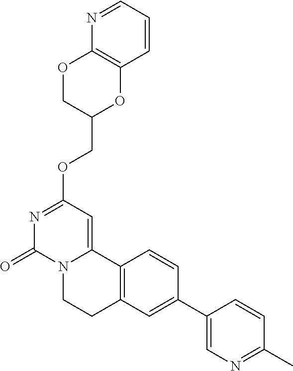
C1=CC=NC2=C1OC(COC1=NC(=O)N3C(=C1)C1=C(CC3)C=C(C3=CN=C(C)C=C3)C=C1)CO2
